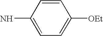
C1=C(N)C=CC([OEt])=C1
